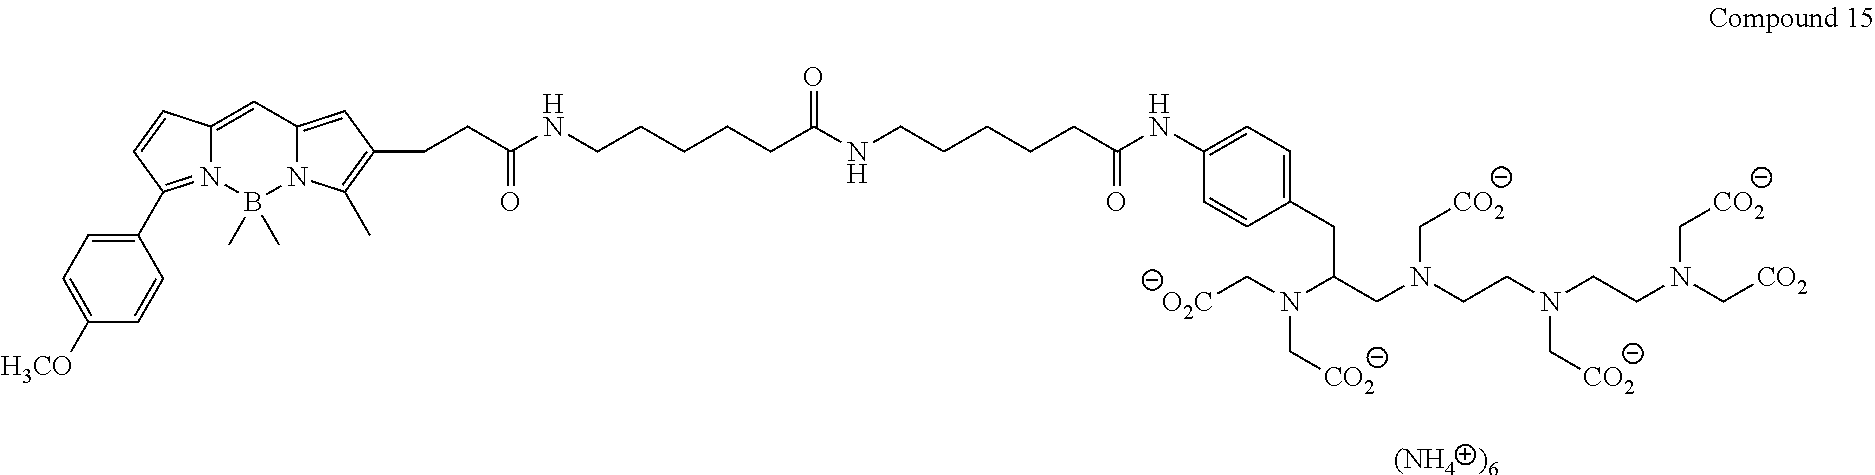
C(CC(NCCCCCC(NCCCCCC(NC1=CC=C(CC(N(C[CO2])C[O2C])CN(C[CO2])CCN(CCN(C[CO2])C[CO2])C[CO2])C=C1)=O)=O)=O)C1=C(C)N2C(=C1)C=C1N(=C(C3=CC=C([H3CO])C=C3)C=C1)B2(C)C.[(NH4].[)6]
